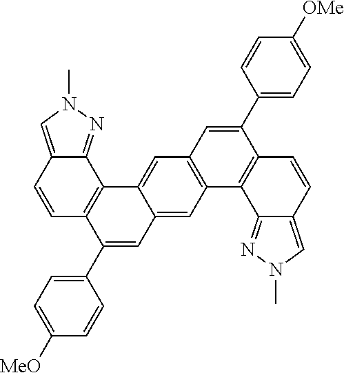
C1=CC2=CN(C)N=C2C2=C1C(C1=CC=C([MeO])C=C1)=CC1=CC3=C(C=C21)C=C(C1=CC=C([OMe])C=C1)C1=C3C2=NN(C)C=C2C=C1
